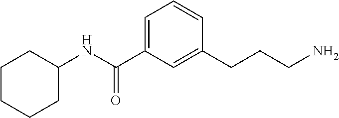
C1CCCC(NC(C2=CC=CC(CCCN)=C2)=O)C1
